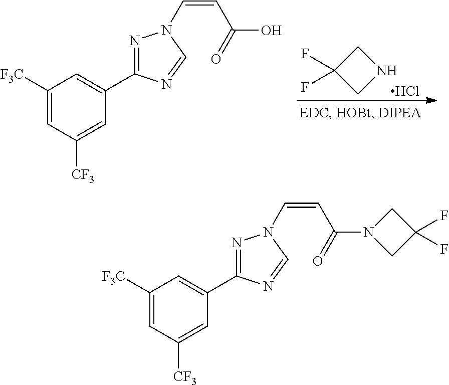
C1([F3C])=CC([CF3])=CC(C2=NN(C=CC(N3CC(F)(F)C3)=O)C=N2)=C1.C1([F3C])=CC([CF3])=CC(C2=NN(C=CC(O)=O)C=N2)=C1.N1CC(F)(F)C1.Cl
